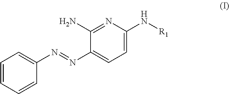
C1=CC=CC(N=NC2=CC=C(N[R1])N=C2N)=C1
